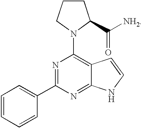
C1=CC=CC(C2=NC(N3CCCC3C(=O)[NH2])=C3C(=N2)NC=C3)=C1
